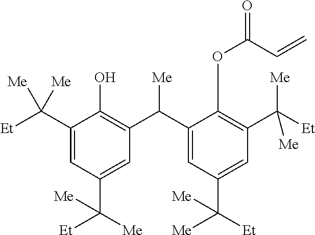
C1(C([Et])([Me])[Me])=CC(C([Me])([Et])[Me])=CC(C(C2=CC(C([Et])([Me])[Me])=CC(C([Et])([Me])[Me])=C2OC(C=C)=O)[Me])=C1O
